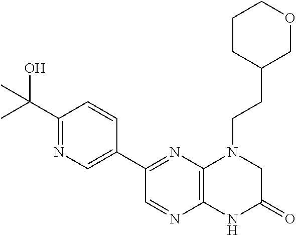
C12=C(N=C(C3=CN=C(C(O)(C)C)C=C3)C=N1)N(CCC1COCCC1)CC(=O)N2
